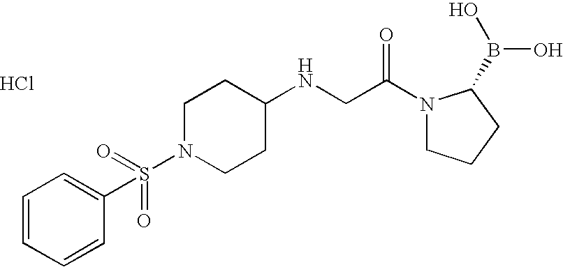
C1=CC=CC(S(N2CCC(NCC(N3CCCC3B(O)O)=O)CC2)(=O)=O)=C1.Cl
